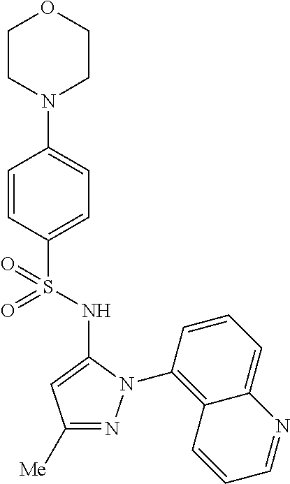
C1(S(=O)(NC2=CC([Me])=NN2C2=C3C(=CC=C2)N=CC=C3)=O)=CC=C(N2CCOCC2)C=C1
